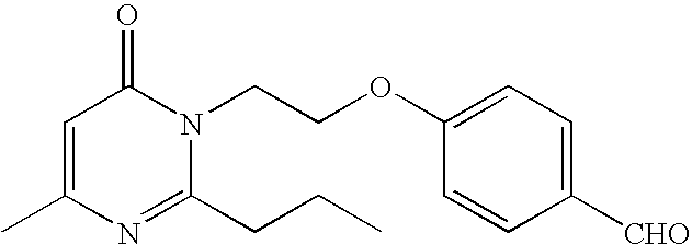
C1=C(C)N=C(CCC)N(CCOC2=CC=C([CHO])C=C2)C1=O
